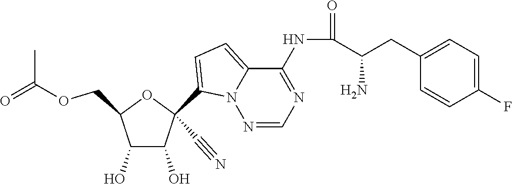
C1(C#N)(C2=CC=C3N2N=CN=C3NC(=O)C(CC2=CC=C(F)C=C2)N)C(O)C(O)C(COC(=O)C)O1
